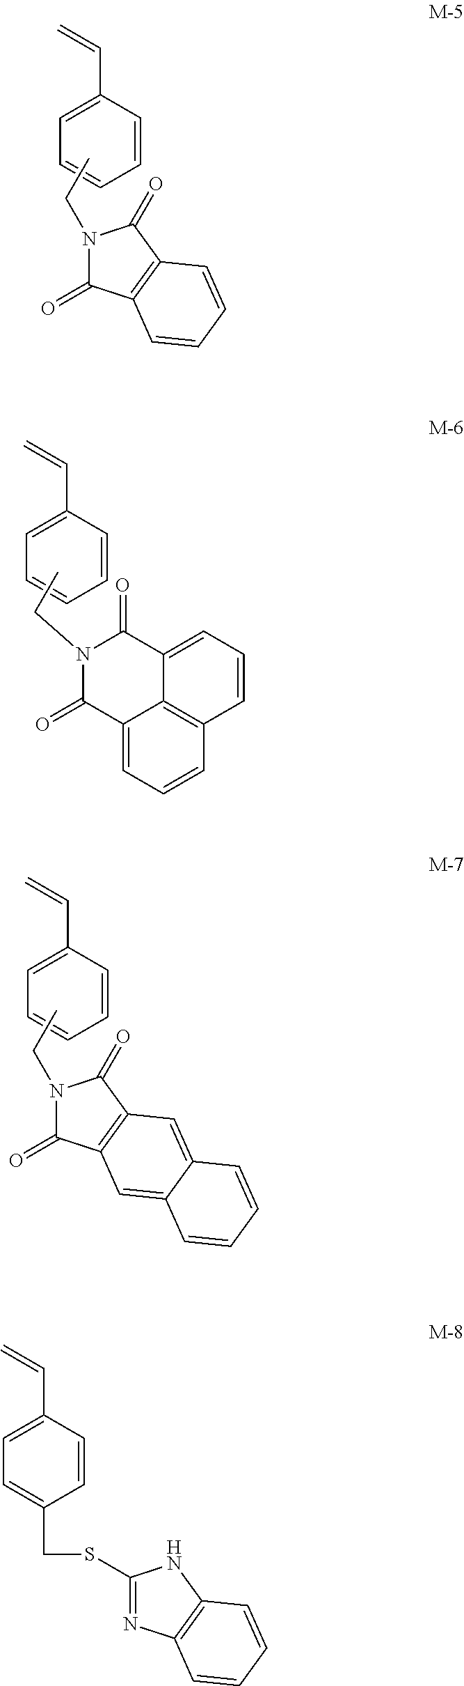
C=CC1=CC=CC=C1.C(C)N1C(=O)C2=C(C1=O)C=CC=C2.C=CC1=CC=CC=C1.C(C)N1C(=O)C2=CC=CC3=C2C(=CC=C3)C1=O.C=CC1=CC=CC=C1.C(C)N1C(=O)C2=C(C1=O)C=C1C(=C2)C=CC=C1.C=CC1=CC=C(CSC2=NC3=C(N2)C=CC=C3)C=C1
